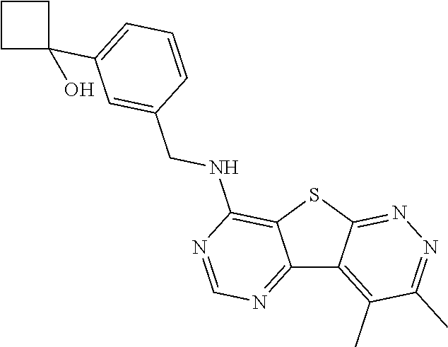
C12=NC=NC(NCC3=CC(C4(O)CCC4)=CC=C3)=C1SC1=NN=C(C)C(C)=C21
